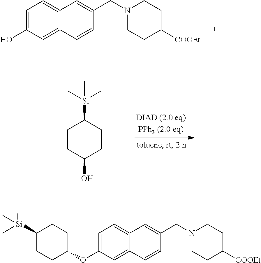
C1=C(O)C=C2C(=C1)C=C(CN1CCC([COOEt])CC1)C=C2.C1CC(O)CCC1[Si](C)(C)C.C1=C(OC2CCC([Si](C)(C)C)CC2)C=C2C(=C1)C=C(CN1CCC([COOEt])CC1)C=C2
